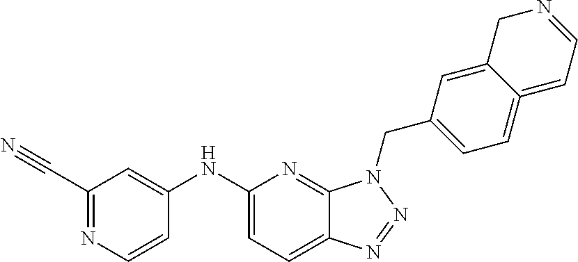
C1(NC2=CC(C#N)=NC=C2)=CC=C2C(=N1)N(CC1=CC=C3=CC=NCC3=C1)N=N2
